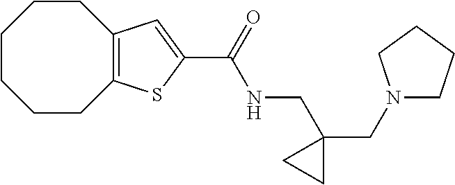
C1CCCC2=C(CC1)C=C(C(NCC1(CN3CCCC3)CC1)=O)S2
